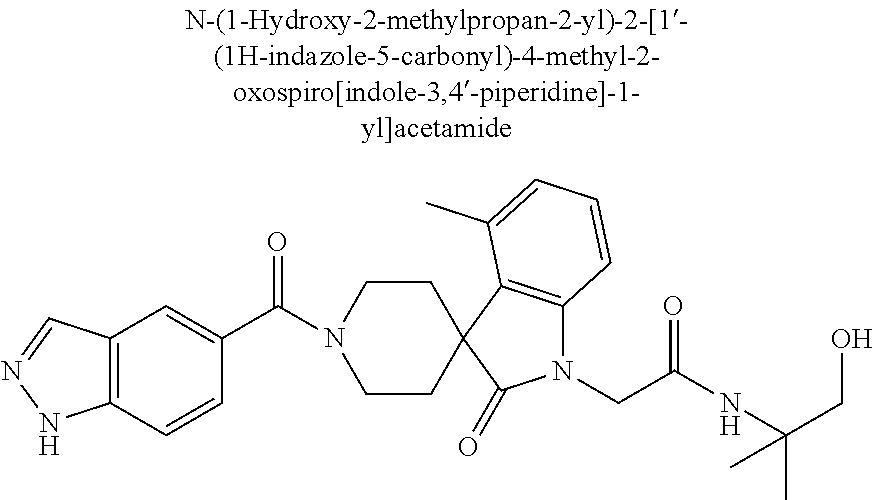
C1CC2(CCN1C(=O)C1=CC3=C(C=C1)NN=C3)C1=C(N(CC(NC(C)(CO)C)=O)C2=O)C=CC=C1C
